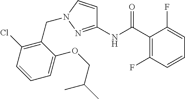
C1(C(NC2=NN(CC3=C(Cl)C=CC=C3OCC(C)C)C=C2)=O)=C(F)C=CC=C1F
